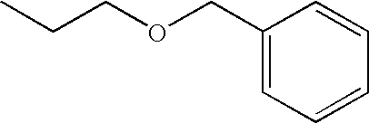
C1(COCCC)=CC=CC=C1
